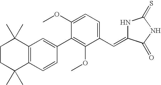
C1CC(C)(C)C2=C(C1(C)C)C=C(C1=C(OC)C(C=C3NC(=S)NC3=O)=CC=C1OC)C=C2
